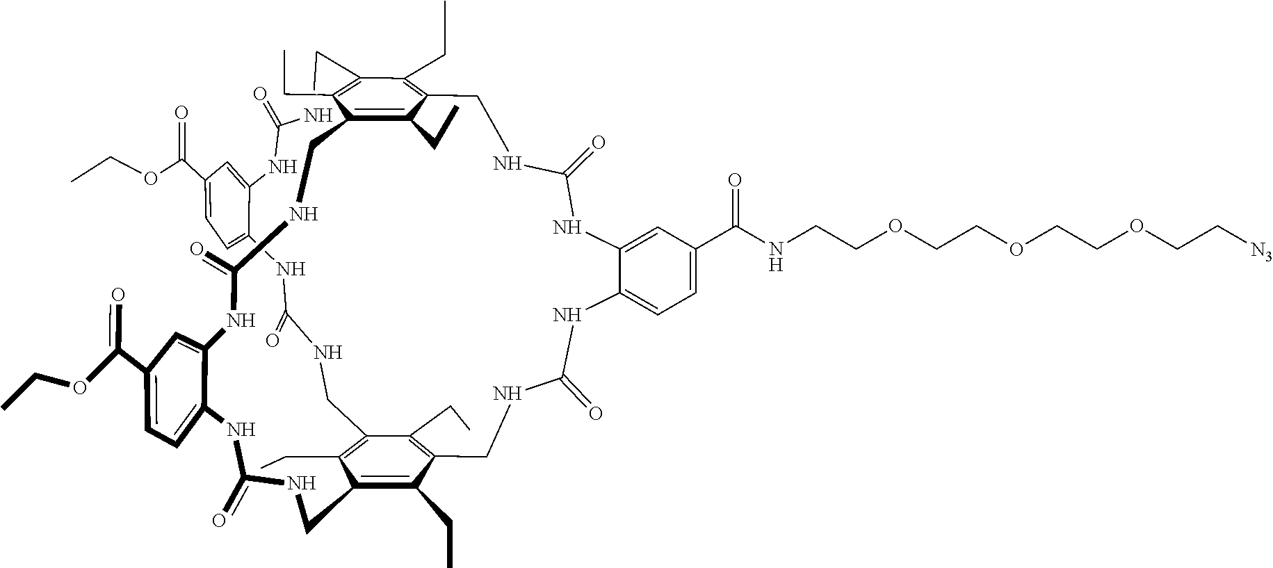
[N3]CCOCCOCCOCCNC(=O)C1=CC=C2NC(=O)NCC3=C(CC)C(CNC(NC4=CC=C(C(OCC)=O)C=C4NC(=O)N)=O)=C(CC)C(=C3CC)CNC(=O)NC3=CC=C(C(OCC)=O)C=C3NC(=O)NCC3=C(CC)C(=C(CC)C(CC)=C3CC)CNC(=O)NC2=C1
